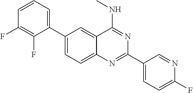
C1(C2=CC=CC(F)=C2F)=CC=C2C(=C1)C(NC)=NC(C1=CC=C(F)N=C1)=N2
